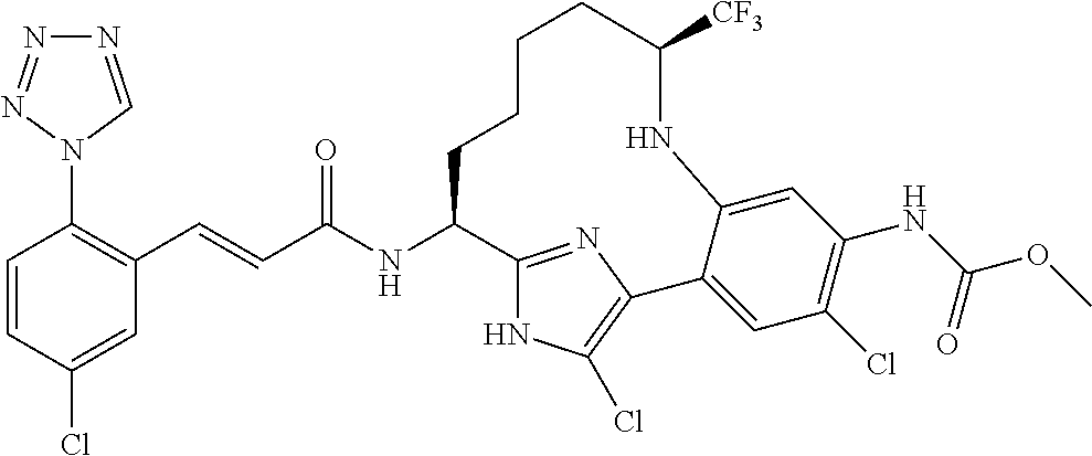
C1(N2C=NN=N2)=C(C=CC(NC2C3=NC(=C(Cl)N3)C3=CC(Cl)=C(NC(OC)=O)C=C3NC([CF3])CCCC2)=O)C=C(Cl)C=C1
